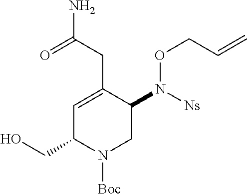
C1=C(CC(N)=O)C(N([Ns])OCC=C)CN([Boc])C1CO
